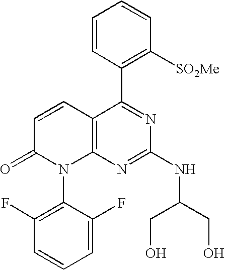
C1=CC(C2=NC(NC(CO)CO)=NC3=C2C=CC(=O)N3C2=C(F)C=CC=C2F)=C([SO2Me])C=C1
